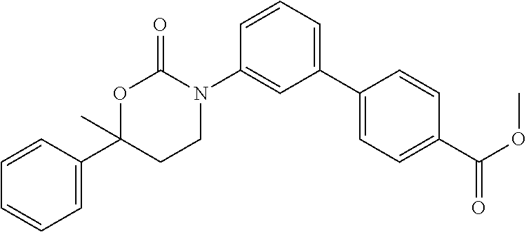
C1=CC(C2(C)CCN(C3=CC(C4=CC=C(C(OC)=O)C=C4)=CC=C3)C(=O)O2)=CC=C1
